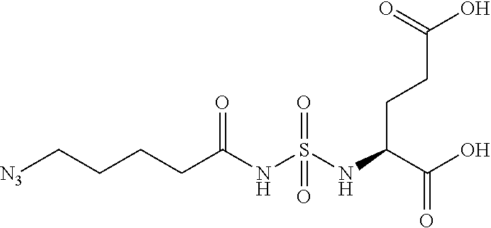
C(C[N3])CCC(NS(NC(C(O)=O)CCC(O)=O)(=O)=O)=O
